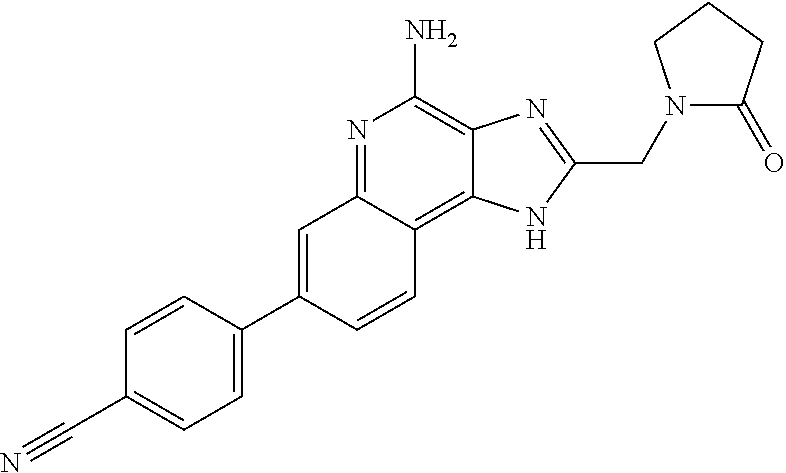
C1=C(C2=CC=C(C#N)C=C2)C=CC2=C3C(=C(N)N=C12)N=C(CN1C(=O)CCC1)N3
